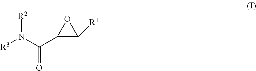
C1(C(N([R3])[R2])=O)C([R1])O1
